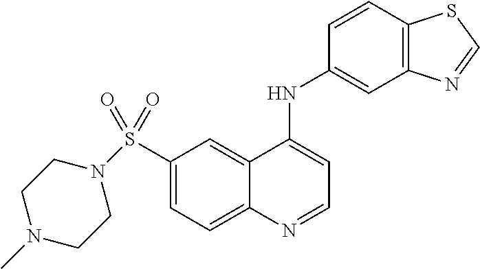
C1(S(=O)(=O)N2CCN(C)CC2)=CC=C2C(=C1)C(NC1=CC3=C(C=C1)SC=N3)=CC=N2
